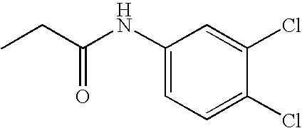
CCC(=O)NC1=CC=C(Cl)C(Cl)=C1
